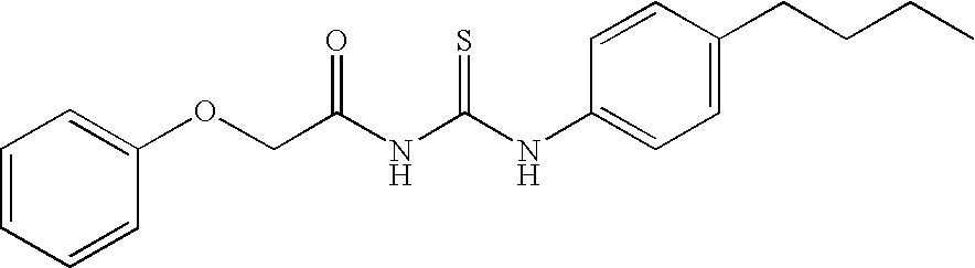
C(NC(NC1=CC=C(CCCC)C=C1)=S)(=O)COC1=CC=CC=C1
